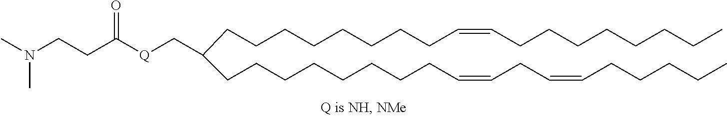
C(CCCCCCCC(CCCCCCCCC=CCC=CCCCCC)C[Q]C(CCN(C)C)=O)C=CCCCCCCCC
